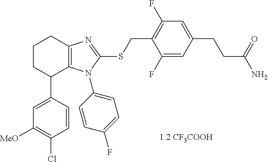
C1([MeO])=C(Cl)C=CC(C2C3=C(CCC2)N=C(SCC2=C(F)C=C(CCC(N)=O)C=C2F)N3C2=CC=C(F)C=C2)=C1
